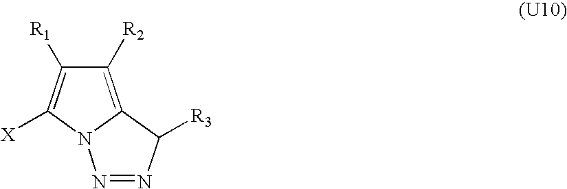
C1([R2])=C2N(C([X])=C1[R1])N=NC2[R3]
